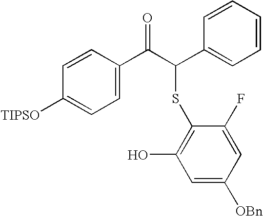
C1=CC([TIPSO])=CC=C1C(C(C1=CC=CC=C1)SC1=C(O)C=C([OBn])C=C1F)=O
